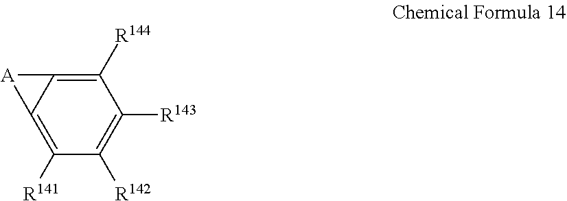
C1([R144])=C2C(=C([R141])C([R142])=C1[R143])[A]2
